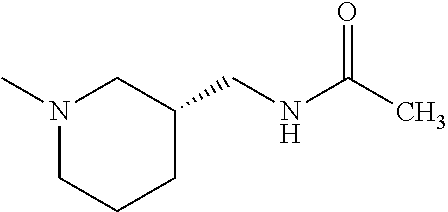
N1(C)CCCC(CNC(C)=O)C1
